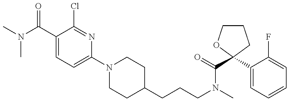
CN(C(C1=CC=C(N2CCC(CCCN(C)C(=O)C3(C4=CC=CC=C4F)OCCC3)CC2)N=C1Cl)=O)C
